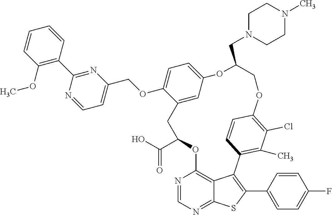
N1=CN=C2C3=C1OC(C(=O)O)CC1=CC(=CC=C1OCC1=CC=NC(C4=C(OC)C=CC=C4)=N1)OC(CN1CCN(C)CC1)COC1=C(Cl)C(C)=C(C3=C(C3=CC=C(F)C=C3)S2)C=C1
